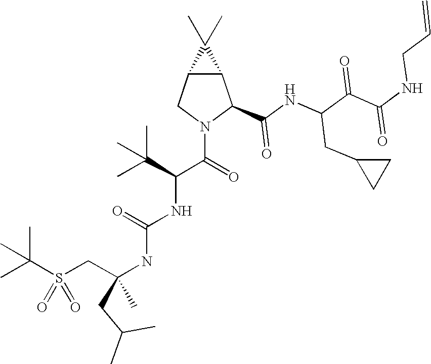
C12C(CN(C(=O)C(NC(NC(CS(C(C)(C)C)(=O)=O)(C)CC(C)C)=O)C(C)(C)C)C1C(NC(C(C(NCC=C)=O)=O)CC1CC1)=O)C2(C)C
